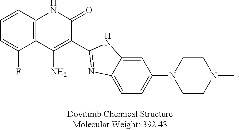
C1=C(F)C2=C(C=C1)NC(=O)C(C1=NC3=CC=C(N4CCN(C)CC4)C=C3N1)=C2N
